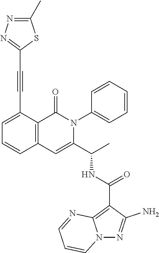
C1=C(C#CC2=NN=C(C)S2)C2=C(C=C1)C=C(C(C)NC(C1=C3N(N=C1N)C=CC=N3)=O)N(C1=CC=CC=C1)C2=O
